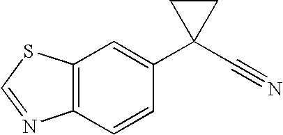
C12=C(C=CC(C3(C#N)CC3)=C1)N=CS2
